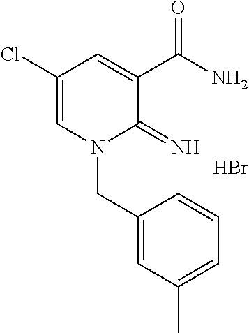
Br.C1(Cl)=CN(CC2=CC(C)=CC=C2)C(=N)C(C(N)=O)=C1
